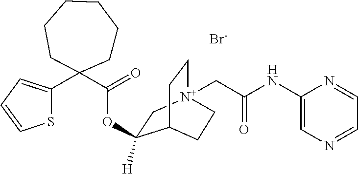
C(=O)(OC1([H])C[N+]2(CC(NC3=CN=CC=N3)=O)CCC1CC2)C1(C2=CC=CS2)CCCCCC1.[Br-]
